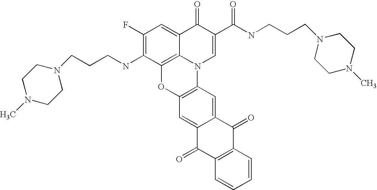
C1(F)=C(NCCCN2CCN(C)CC2)C2=C3C(=C1)C(=O)C(C(=O)NCCCN1CCN(C)CC1)=CN3C1=C(O2)C=C2C(=C1)C(=O)C1=C(C2=O)C=CC=C1
